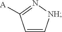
C1=C[NH]N=C1[A]
